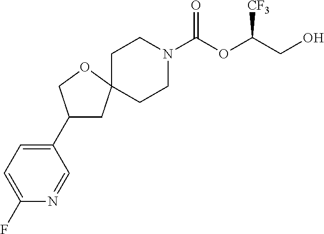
C1CN(C(OC(CO)[CF3])=O)CCC12CC(C1=CC=C(F)N=C1)CO2
